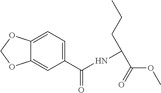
C12=CC=C(C(NC(CCC)C(=O)OC)=O)C=C1OCO2
